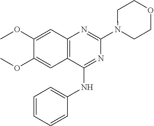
C12=C(C(NC3=CC=CC=C3)=NC(N3CCOCC3)=N1)C=C(OC)C(OC)=C2
